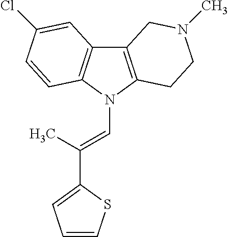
C12=C(N(C=C(C)C3=CC=CS3)C3=C1C=C(Cl)C=C3)CCN(C)C2
